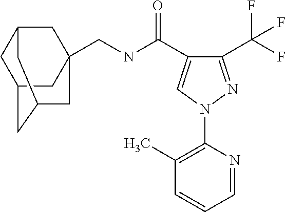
C(NC(=O)C1=CN(C2=C(C)C=CC=N2)N=C1C(F)(F)F)C12CC3CC(CC(C1)C3)C2
